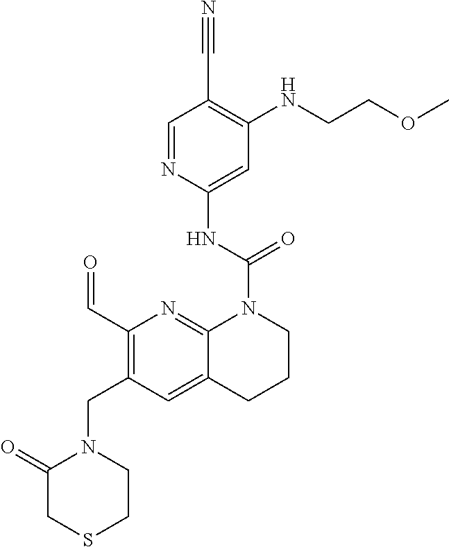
C1=NC(NC(N2CCCC3=CC(CN4C(=O)CSCC4)=C(C=O)N=C23)=O)=CC(NCCOC)=C1C#N
